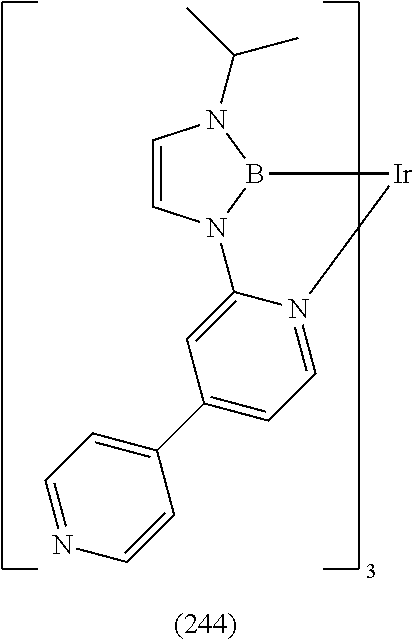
C1=CN2B(N1C(C)C)[Ir]N1=CC=C(C3=CC=NC=C3)C=C21
